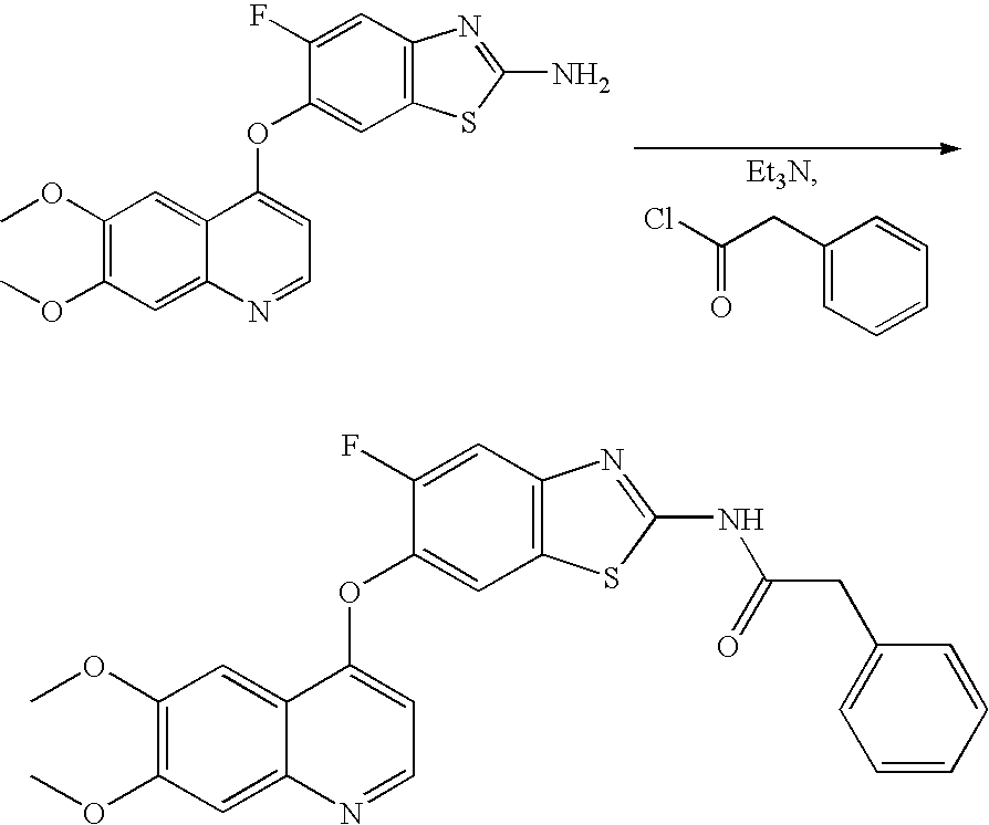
C1(CC(=O)Cl)=CC=CC=C1.C1(OC)=C(OC)C=C2C(=C1)C(OC1=CC3=C(C=C1F)N=C(N)S3)=CC=N2.C1(OC)=C(OC)C=C2C(=C1)C(OC1=CC3=C(C=C1F)N=C(NC(=O)CC1=CC=CC=C1)S3)=CC=N2
